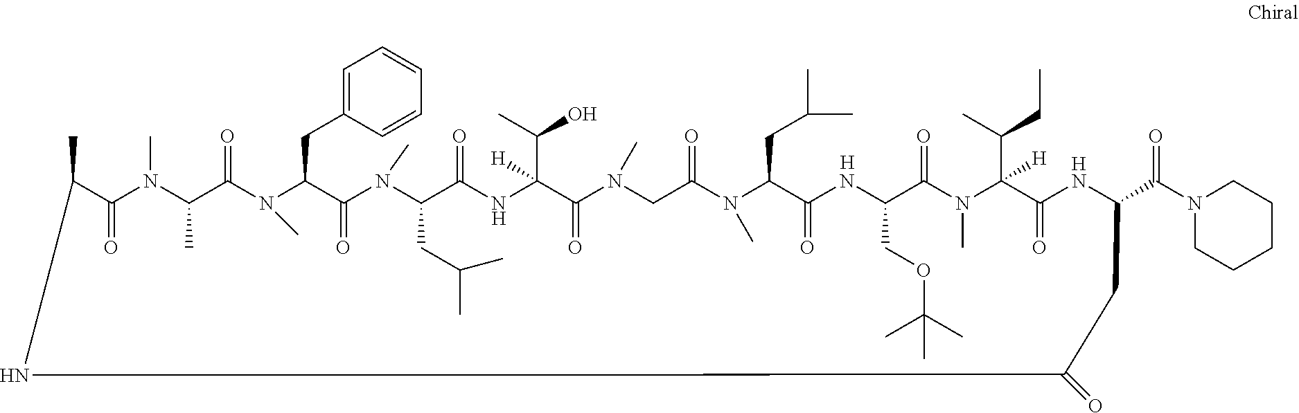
C1(CC2=CC=CC=C2)C(=O)N(C)C(CC(C)C)C(=O)NC(C(C)O)([H])C(=O)N(C)CC(=O)N(C)C(CC(C)C)C(=O)NC(COC(C)(C)C)C(=O)N(C)C(C(CC)C)([H])C(=O)NC(C(N2CCCCC2)=O)CC(=O)NC(C)C(=O)N(C)C(C)C(=O)N1C.[H].[H].[H]
